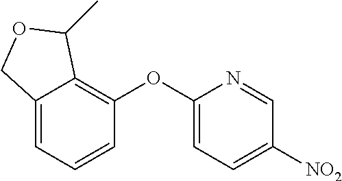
C12=CC=CC(OC3=CC=C([NO2])C=N3)=C1C(C)OC2
